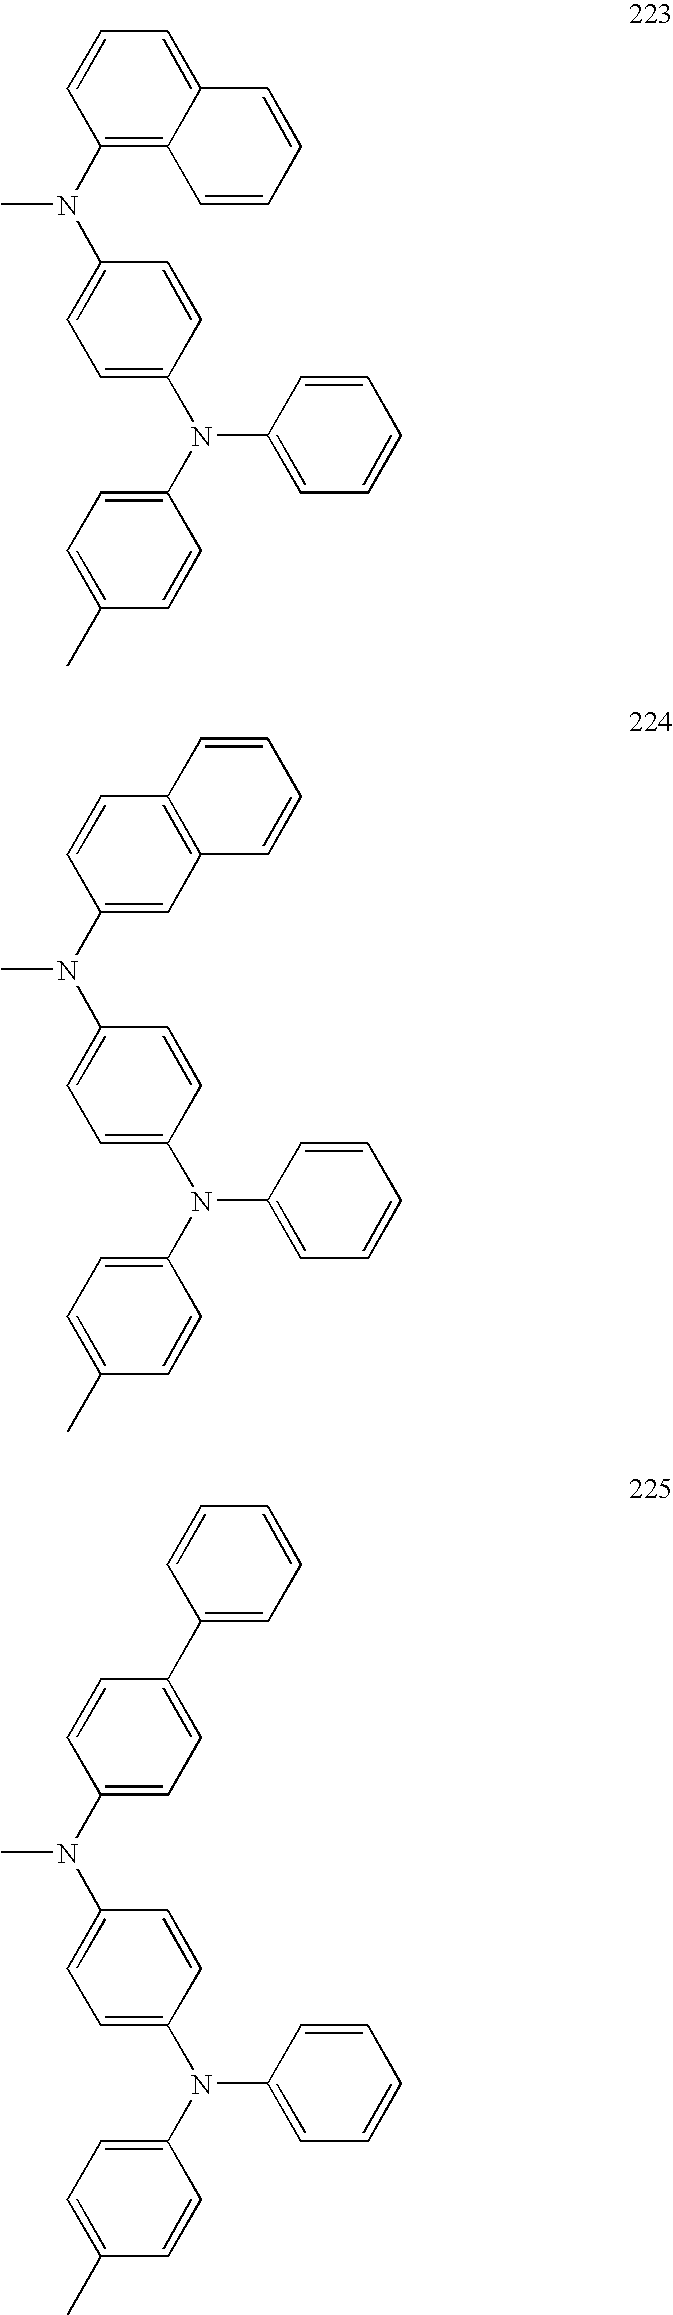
C12=C(N(C3=CC=C(N(C4=CC=C(C)C=C4)C4=CC=CC=C4)C=C3)C)C=CC=C1C=CC=C2.C1=C(N(C2=CC=C(N(C3=CC=C(C)C=C3)C3=CC=CC=C3)C=C2)C)C=CC2=C1C=CC=C2.C1=C(N(C2=CC=C(N(C3=CC=C(C)C=C3)C3=CC=CC=C3)C=C2)C)C=CC(C2=CC=CC=C2)=C1
